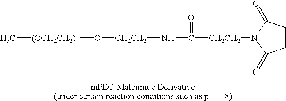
C([CH2CH2]N1C(=O)C=CC1=O)(N[CH2CH2]O[(OCH2CH2)n]C)=O
